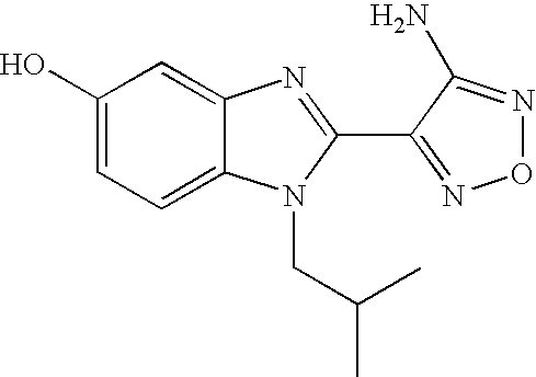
C1(O)=CC=C2C(=C1)N=C(C1=NON=C1N)N2CC(C)C
